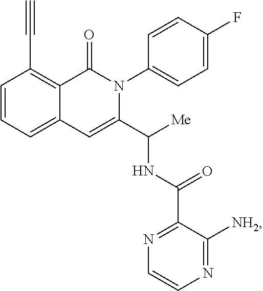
C1=CC=C2C(=C1C#C)C(=O)N(C1=CC=C(F)C=C1)C(C([Me])NC(=O)C1=NC=CN=C1[NH2])=C2
